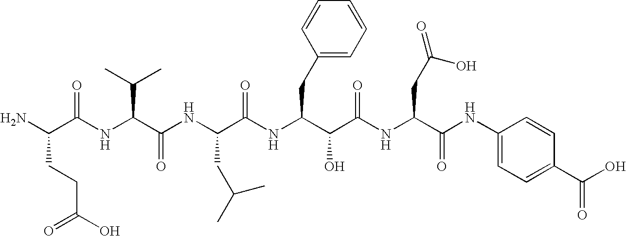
NC(CCC(=O)O)C(=O)NC(C(C)C)C(=O)NC(CC(C)C)C(NC(CC1=CC=CC=C1)C(O)C(=O)NC(CC(O)=O)C(NC1=CC=C(C(O)=O)C=C1)=O)=O
